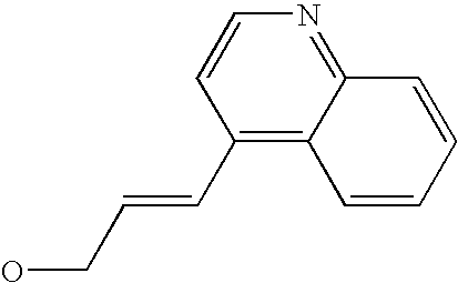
C1(C=CCO)=C2C(=NC=C1)C=CC=C2
